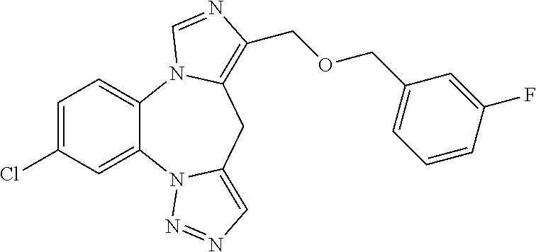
C1=C(Cl)C=C2C(=C1)N1C(=C(COCC3=CC=CC(F)=C3)N=C1)CC1=CN=NN21
